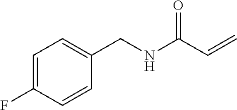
C1=C(F)C=CC(CNC(C=C)=O)=C1
